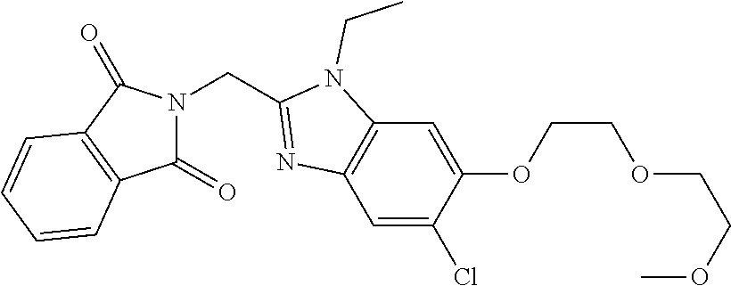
C1(=O)N(CC2=NC3=C(C=C(OCCOCCOC)C(Cl)=C3)N2CC)C(=O)C2=C1C=CC=C2
